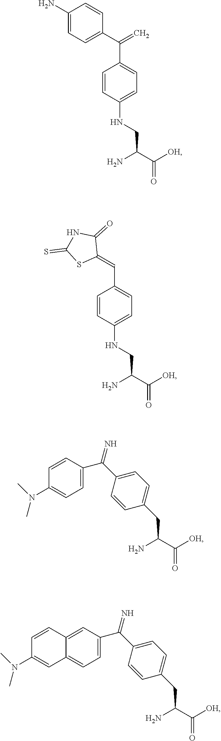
N(CC(C([OH])=O)N)C1=CC=C(C(C2=CC=C(N)C=C2)=C)C=C1.N(CC(C([OH])=O)N)C1=CC=C(C=C2C(=O)NC(=S)S2)C=C1.C1=CC(C(C2=CC=C(CC(C([OH])=O)N)C=C2)=N)=CC=C1N(C)C.C12=CC(C(C3=CC=C(CC(C([OH])=O)N)C=C3)=N)=CC=C1C=C(N(C)C)C=C2
